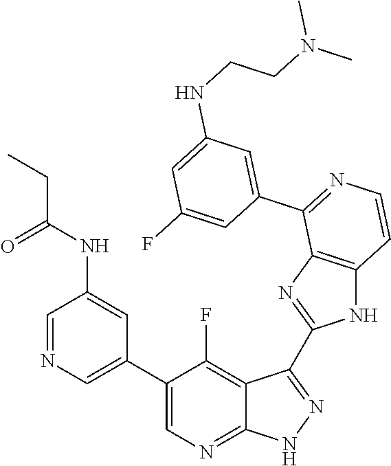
C1=NC=C(C2=CN=C3C(=C2F)C(C2=NC4=C(N2)C=CN=C4C2=CC(NCCN(C)C)=CC(F)=C2)=N[N H]3)C=C1NC(CC)=O
